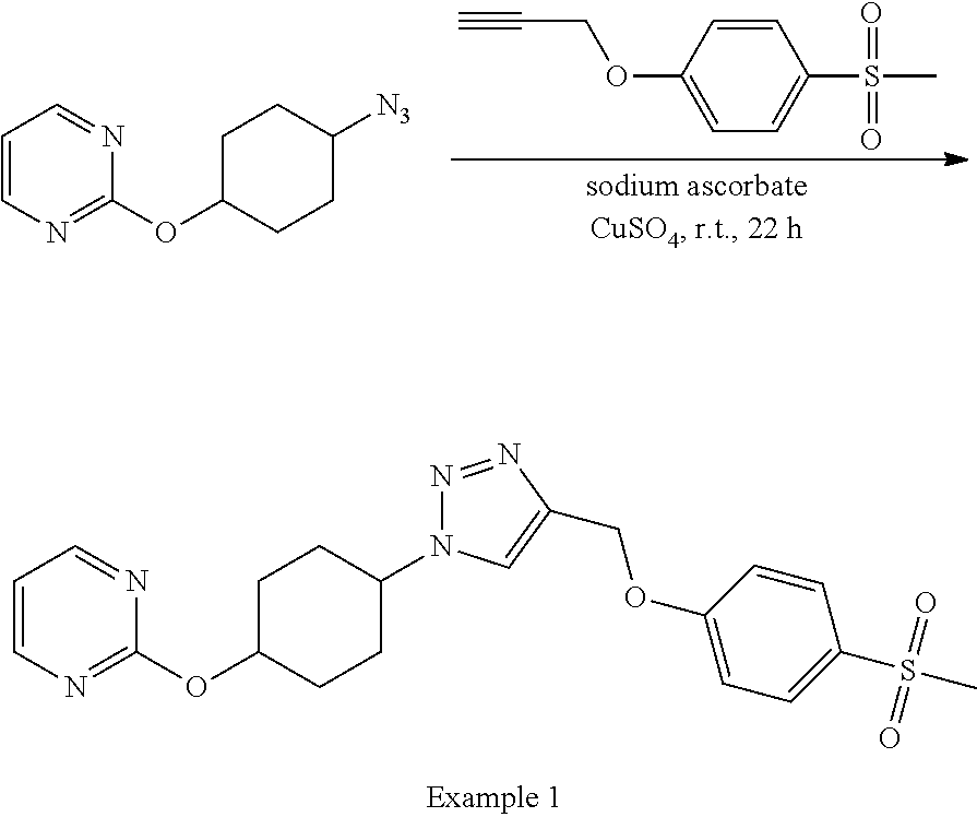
C1=CN=C(OC2CCC(N3N=NC(COC4=CC=C(S(C)(=O)=O)C=C4)=C3)CC2)N=C1.C#CCOC1=CC=C(S(=O)(=O)C)C=C1.C1=CN=C(OC2CCC([N3])CC2)N=C1
